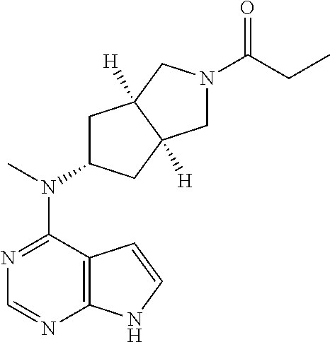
N1=C(N(C2CC3([H])C([H])(C2)CN(C(CC)=O)C3)C)C2=C(N=C1)NC=C2
